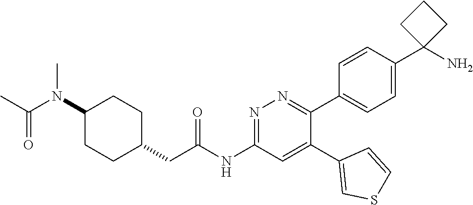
C1(N(C(=O)C)C)CCC(CC(NC2=NN=C(C3=CC=C(C4(N)CCC4)C=C3)C(C3=CSC=C3)=C2)=O)CC1
